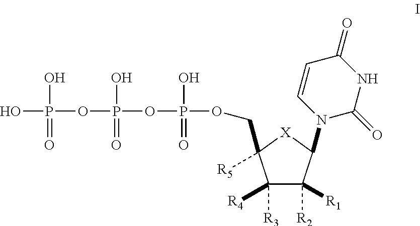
[R3]C1([R4])C([R2])([R1])C(N2C=CC(=O)NC2=O)[X]C1([R5])COP(OP(=O)(OP(O)(O)=O)O)(O)=O
